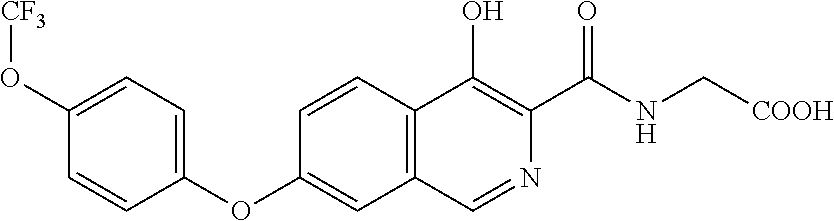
C1(OC2=CC3=C(C=C2)C(O)=C(C(NC[COOH])=O)N=C3)=CC=C(O[CF3])C=C1
